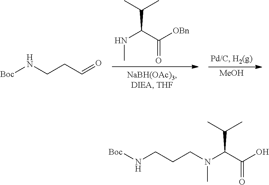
[MeOH].N(C(C([OBn])=O)C(C)C)C.[Boc]NCCC=O.N(C(C(O)=O)C(C)C)(C)CCCN[Boc]
